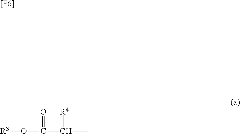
[[F6]].O([R3])C(C(C)[R4])=O
